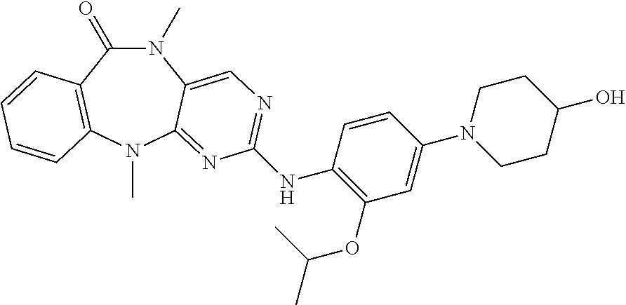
N1(C)C(=O)C2=C(N(C)C3=NC(NC4=C(OC(C)C)C=C(N5CCC(O)CC5)C=C4)=NC=C13)C=CC=C2
